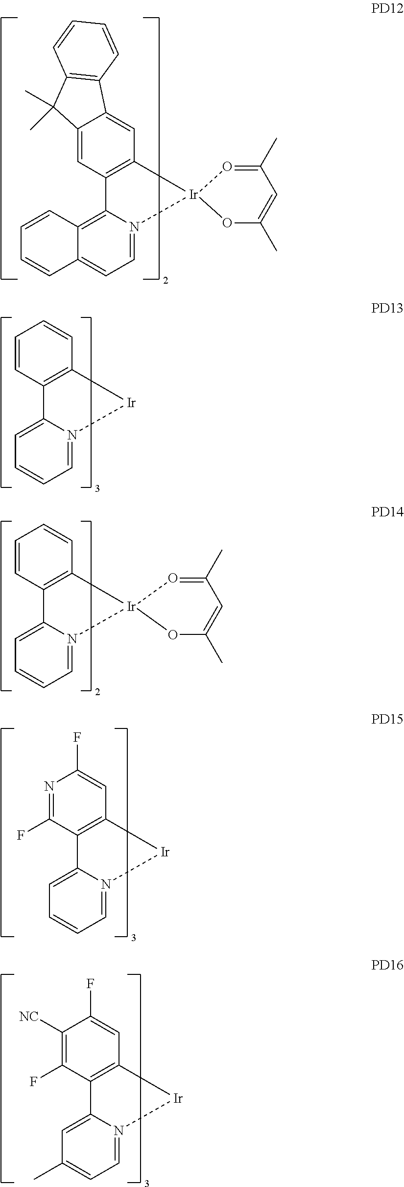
C1=N2C(=C3C(=C1)C=CC=C3)C1=C(C=C3C(=C1)C(C)(C)C1=C3C=CC=C1)[Ir]21OC(C)=CC(C)=O1.C1=N2C(=CC=C1)C1=C(C=CC=C1)[Ir]2.C1=N2C(=CC=C1)C1=C(C=CC=C1)[Ir]21OC(C)=CC(C)=O1.C1=N2C(=CC=C1)C1=C(C=C(F)N=C1F)[Ir]2.C1=N2C(=CC(C)=C1)C1=C(C=C(F)C([NC])=C1F)[Ir]2
